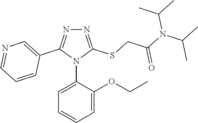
N1=C(SCC(N(C(C)C)C(C)C)=O)N(C2=CC=CC=C2OCC)C(C2=CN=CC=C2)=N1
